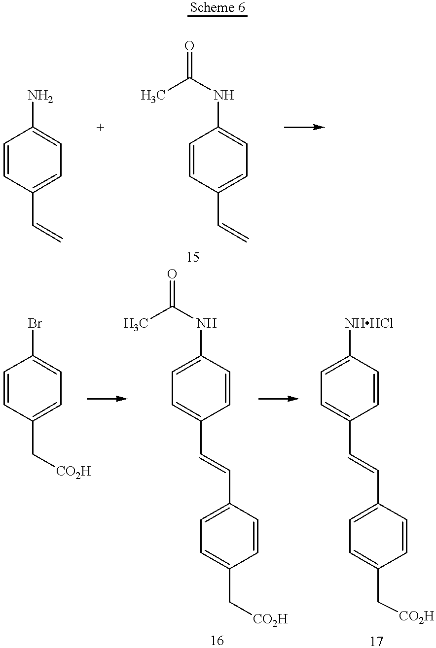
C1=CC(C=C)=CC=C1NC(C)=O.C1=CC(C=C)=CC=C1N.C1=CC(C[CO2H])=CC=C1Br.C1=C(NC(C)=O)C=CC(C=CC2=CC=C(C[CO2H])C=C2)=C1.C1=C([NHHCl])C=CC(C=CC2=CC=C(C[CO2H])C=C2)=C1
